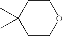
C1C(C)(C)CCOC1
